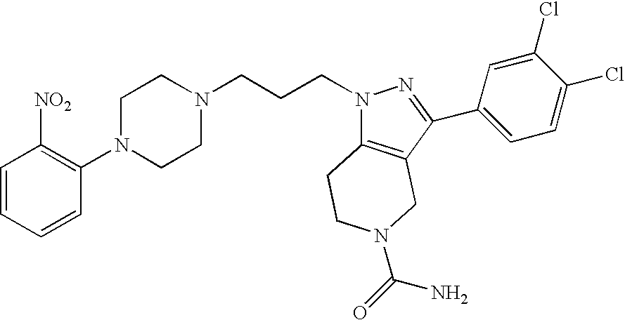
C1=CC=CC(N2CCN(CCCN3C4=C(C(C5=CC=C(Cl)C(Cl)=C5)=N3)CN(C(N)=O)CC4)CC2)=C1[NO2]
